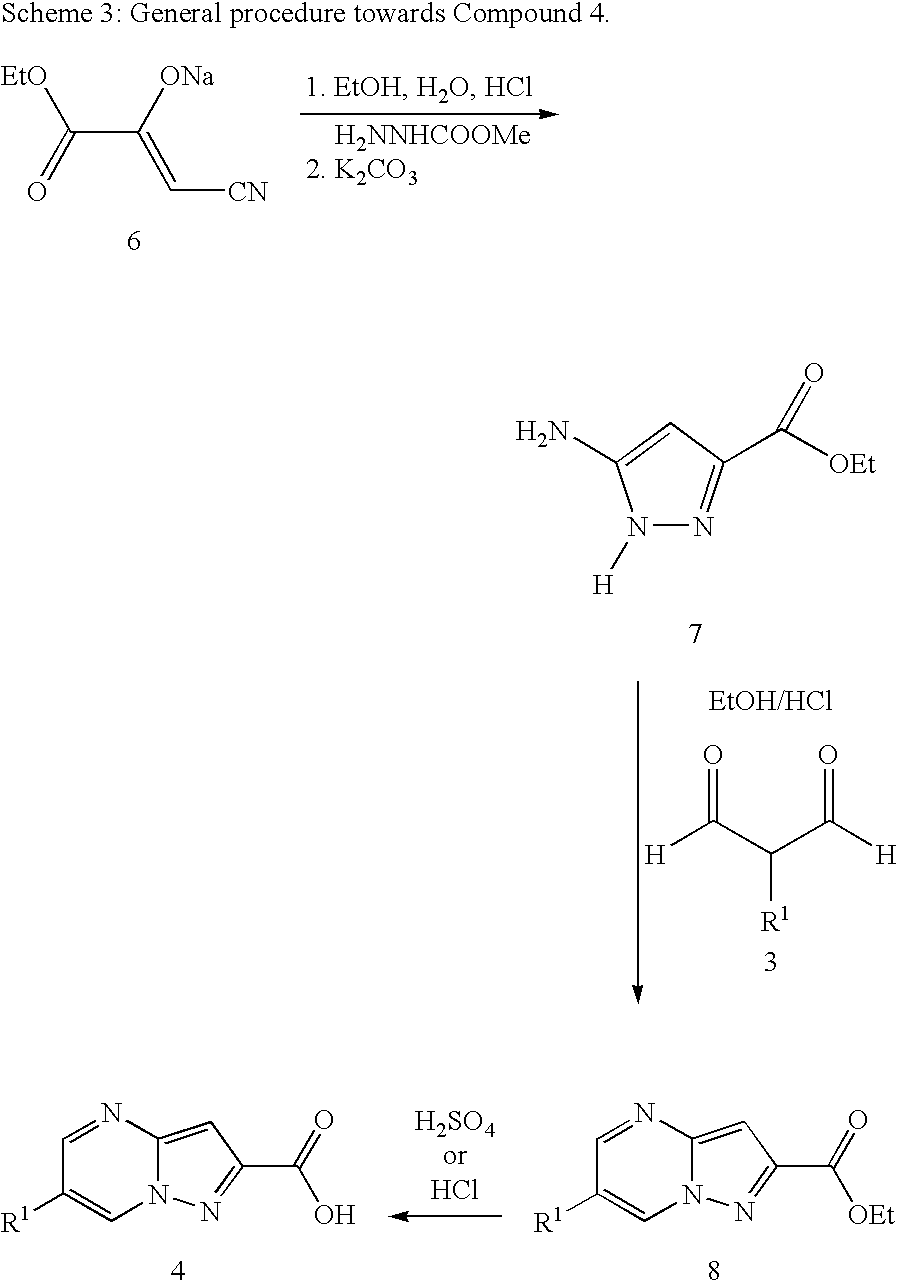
C1=NC2=CC(C(=O)O)=NN2C=C1[R1].C1=NC2=CC(C(=O)[OEt])=NN2C=C1[R1].C(C([ONa])=C[CN])([EtO])=O.[H]C(=O)C([R1])C(=O)[H].N1([H])N=C(C([OEt])=O)C=C1N
